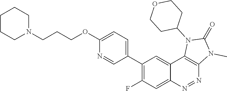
C1(C2=C(F)C=C3C(=C2)C2=C(N=N3)N(C)C(=O)N2C2CCOCC2)=CC=C(OCCCN2CCCCC2)N=C1
